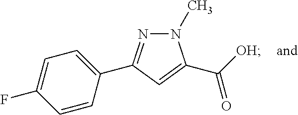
N1(C)N=C(C2=CC=C(F)C=C2)C=C1C([OH])=O
